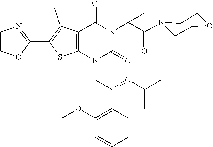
C12=C(N(CC(C3=C(OC)C=CC=C3)OC(C)C)C(=O)N(C(C(=O)N3CCOCC3)(C)C)C1=O)SC(C1=NC=CO1)=C2C
